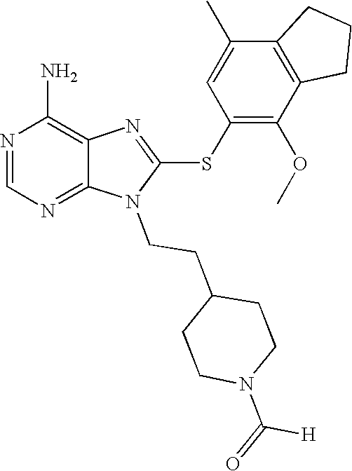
N1=CN=C2C(=C1N)N=C(SC1=C(OC)C3=C(C(C)=C1)CCC3)N2CCC1CCN(C([H])=O)CC1
